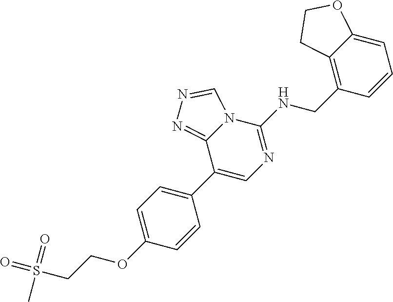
C1(C2=CN=C(NCC3=C4C(=CC=C3)OCC4)N3C2=NN=C3)=CC=C(OCCS(=O)(=O)C)C=C1
